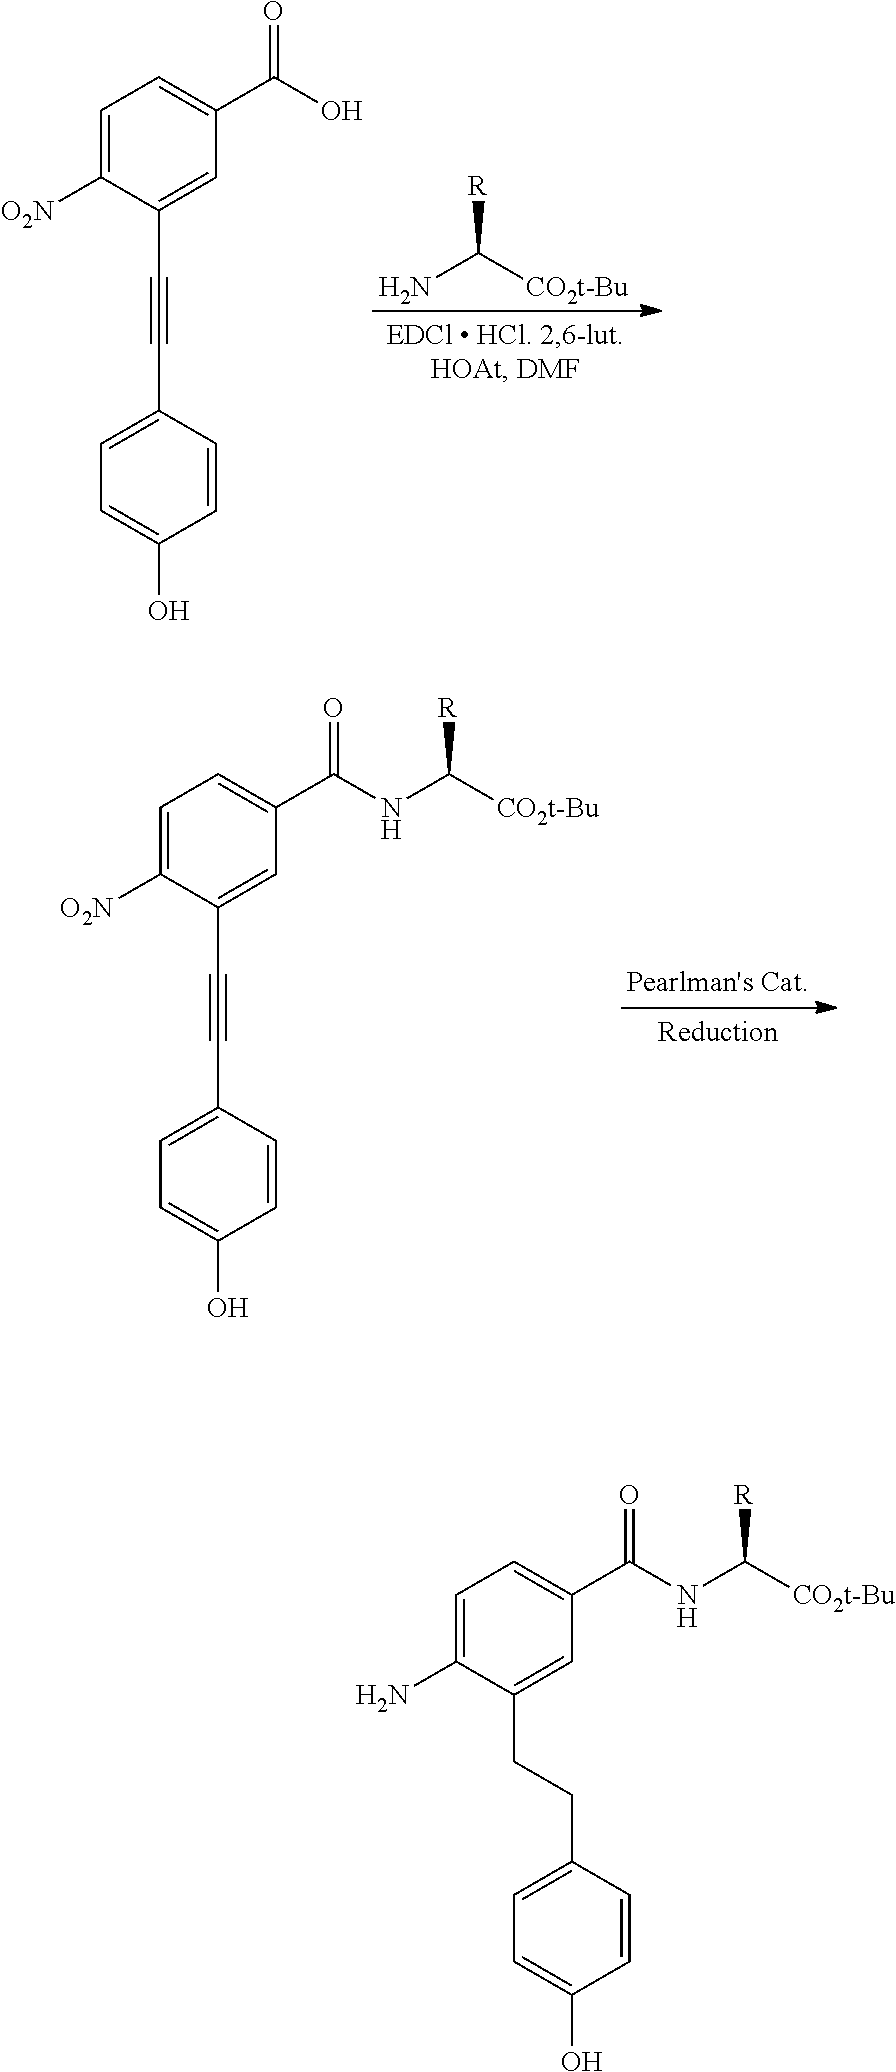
NC([CO2t-Bu])[R].C1=C([O2N])C(C#CC2=CC=C(O)C=C2)=CC(C(O)=O)=C1.C1=C([O2N])C(C#CC2=CC=C(O)C=C2)=CC(C(NC([CO2t-Bu])[R])=O)=C1.C1=C(N)C(CCC2=CC=C(O)C=C2)=CC(C(NC([CO2t-Bu])[R])=O)=C1
